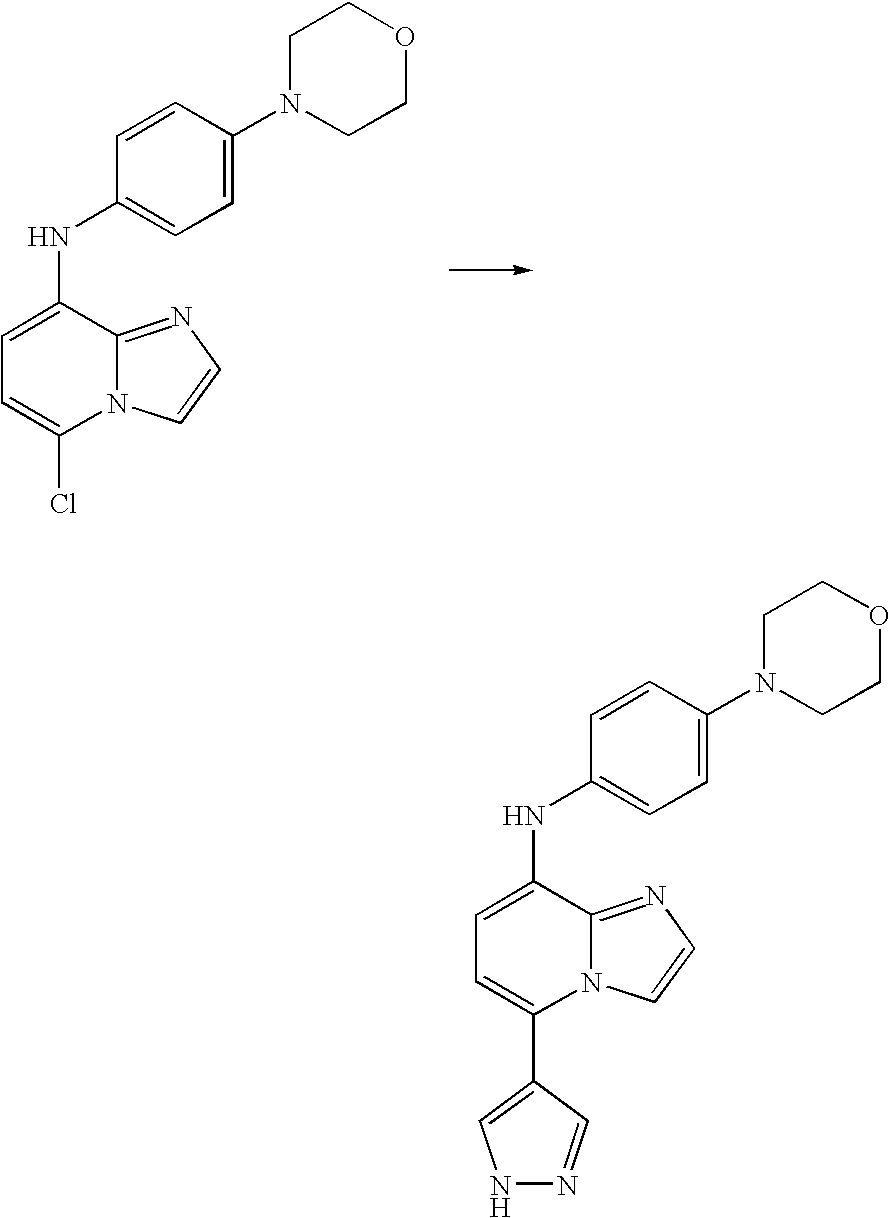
N12C(=NC=C1)C(NC1=CC=C(N3CCOCC3)C=C1)=CC=C2Cl.N12C(=NC=C1)C(NC1=CC=C(N3CCOCC3)C=C1)=CC=C2C1=CNN=C1
